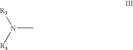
[R3]N([R4])C
